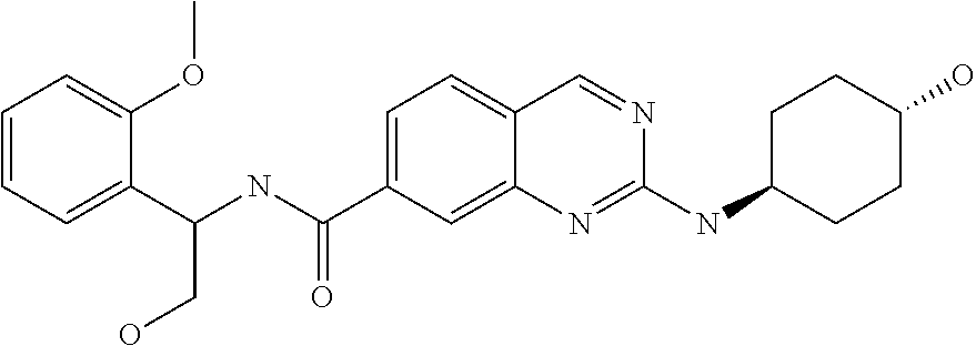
C1=C(C(NC(C2=CC=CC=C2OC)CO)=O)C=C2C(=C1)C=NC(NC1CCC(O)CC1)=N2
